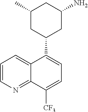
C1=CN=C2C(=C1)C(C1CC(N)CC(C)C1)=CC=C2[CF3]
